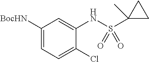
[BocHN]C1=CC=C(Cl)C(NS(C2(C)CC2)(=O)=O)=C1
